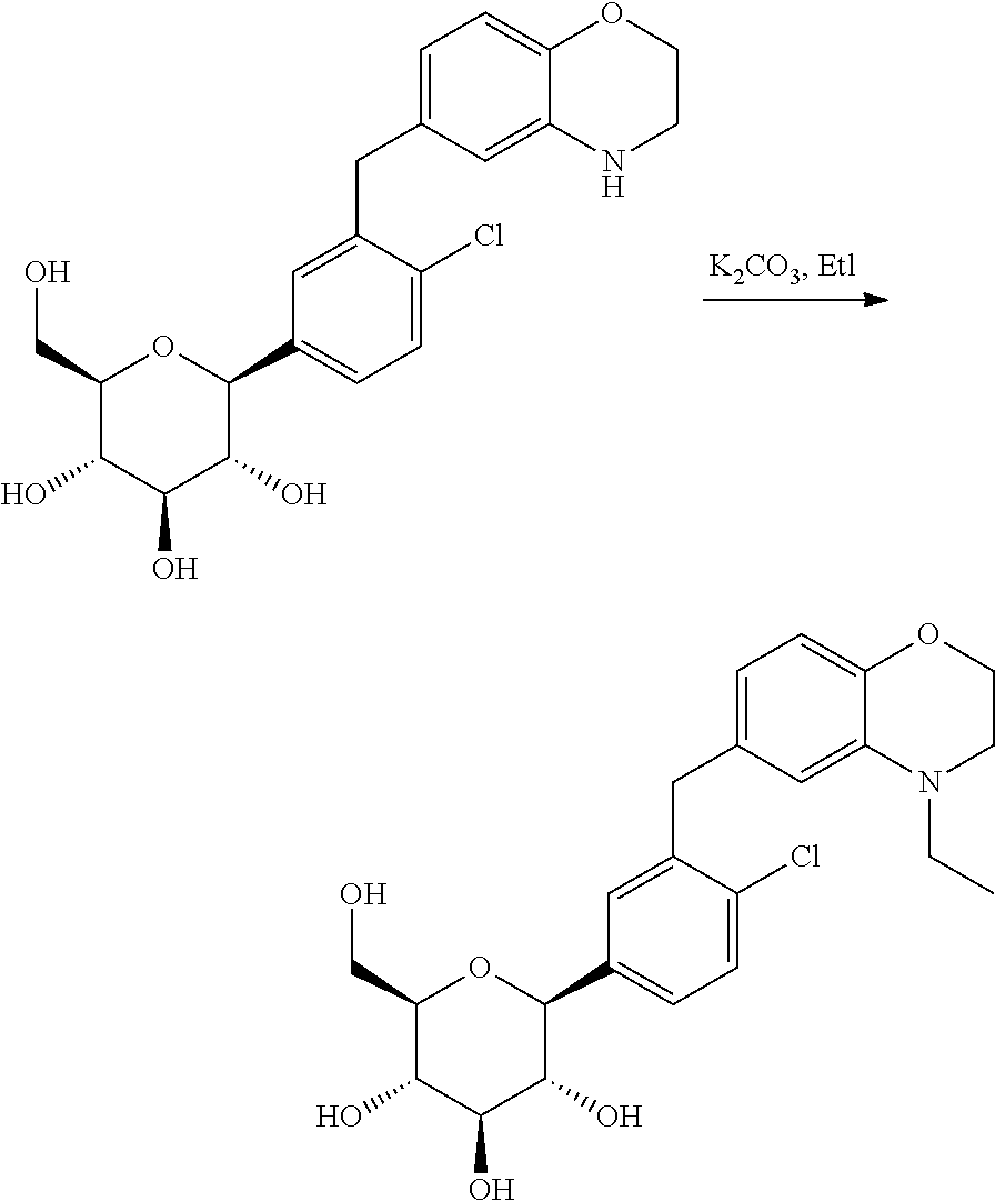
C1=C(CC2=CC(C3OC(CO)C(O)C(O)C3O)=CC=C2Cl)C=C2C(=C1)OCCN2.C1=C(CC2=CC(C3OC(CO)C(O)C(O)C3O)=CC=C2Cl)C=C2C(=C1)OCCN2CC
